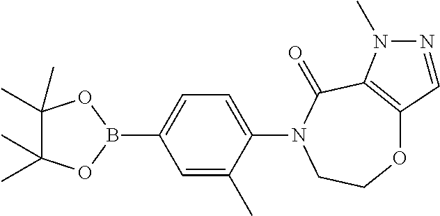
O1C2=C(C(=O)N(C3=CC=C(B4OC(C)(C)C(C)(C)O4)C=C3C)CC1)N(C)N=C2
